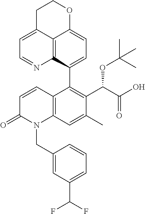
C12=C3C(C4=C(C(C(O)=O)OC(C)(C)C)C(C)=CC5=C4C=CC(=O)N5CC4=CC(C(F)F)=CC=C4)=CC=C1OCCC2=CC=N3
